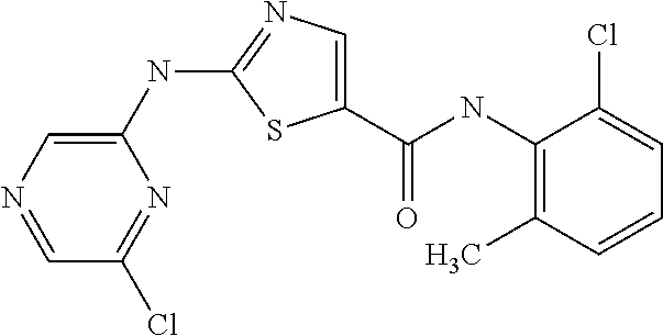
C1(NC(C2=CN=C(NC3=CN=CC(Cl)=N3)S2)=O)=C(C)C=CC=C1Cl
